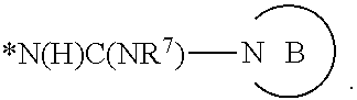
[*N(H)C(NR7)]N.B
